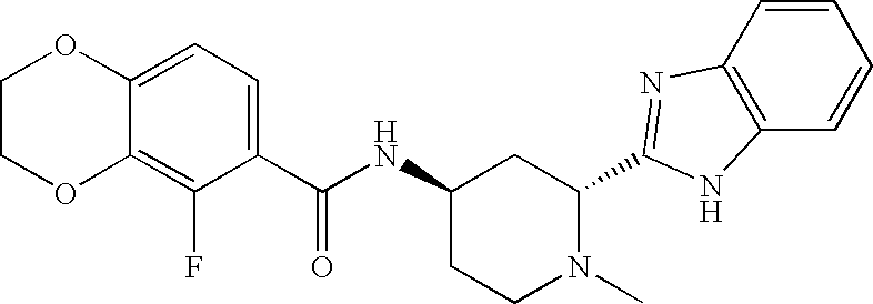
C1(C(NC2CCN(C)C(C3=NC4=C(C=CC=C4)N3)C2)=O)=CC=C2C(=C1F)OCCO2
